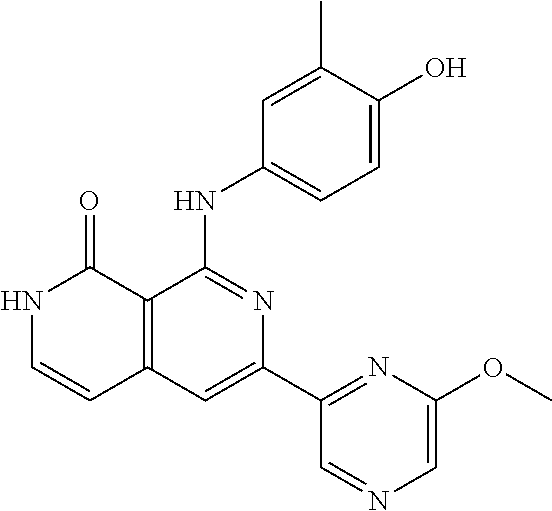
C1(C)=CC(NC2=NC(C3=NC(OC)=CN=C3)=CC3=C2C(=O)NC=C3)=CC=C1O
